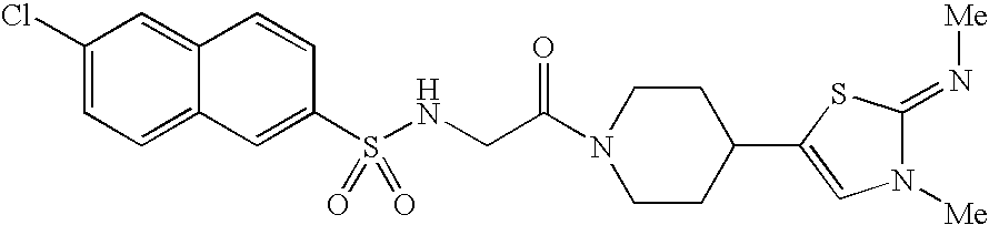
C1(Cl)=CC=C2C(=C1)C=CC(S(NCC(N1CCC(C3=CN([Me])C(=N[Me])S3)CC1)=O)(=O)=O)=C2
